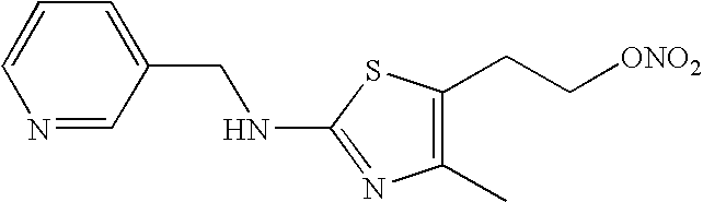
N(C1=NC(C)=C(CC[ONO2])S1)CC1=CC=CN=C1
